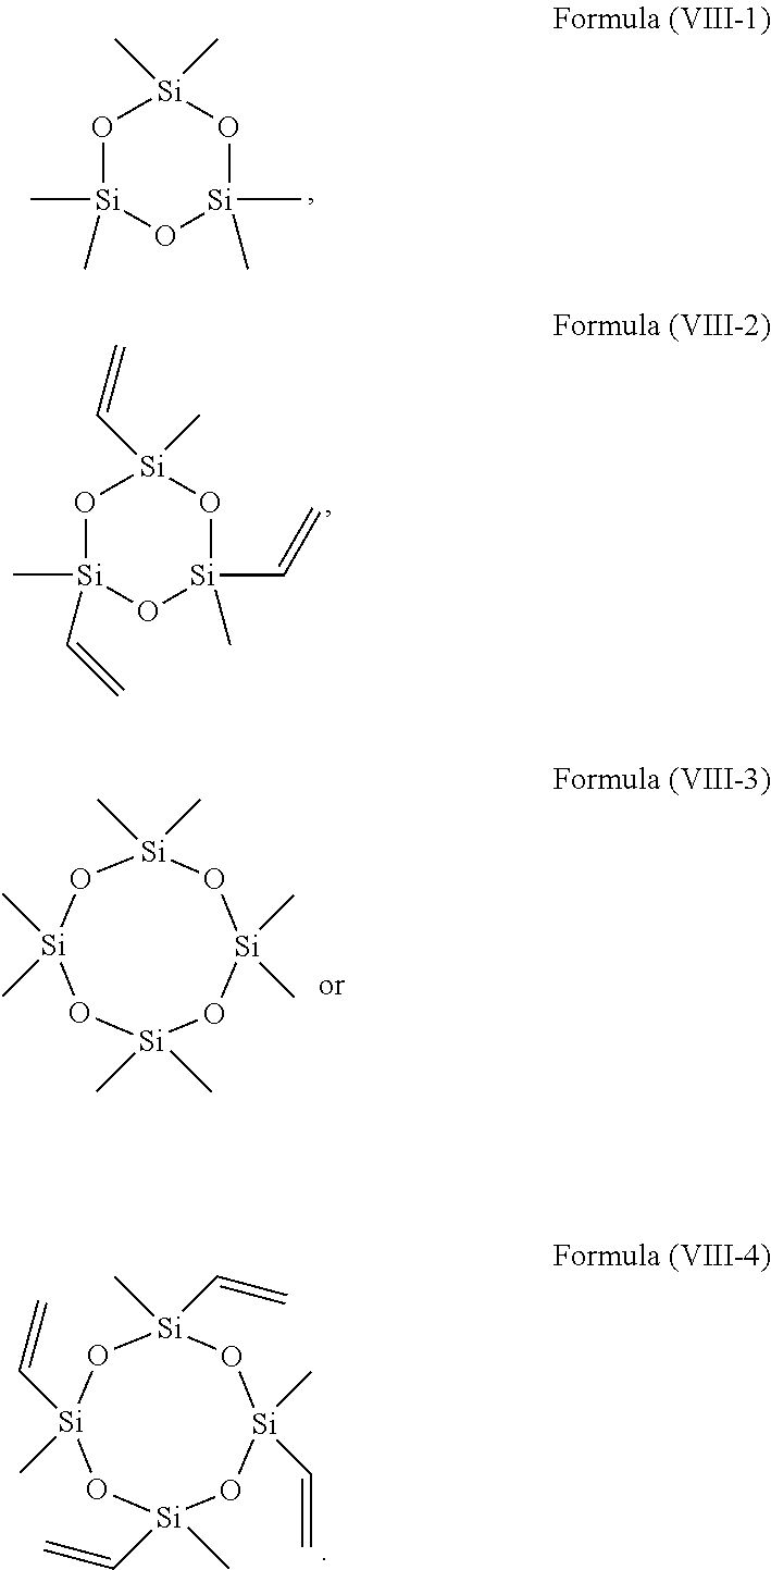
O1[Si](C)(C)O[Si](C)(C)O[Si]1(C)C.O1[Si](C)(C=C)O[Si](C=C)(C)O[Si]1(C)C=C.[Si]1(C=C)(C)O[Si](C=C)(C)O[Si](C=C)(C)O[Si](C)(C=C)O1.[Si]1(C)(C)O[Si](C)(C)O[Si](C)(C)O[Si](C)(C)O1
